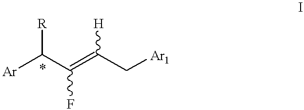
C(=C(C[Ar1])[H])(C([Ar])[R])F
